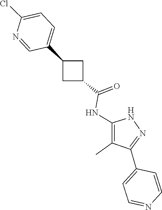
N1C(NC(C2CC(C3=CC=C(Cl)N=C3)C2)=O)=C(C)C(C2=CC=NC=C2)=N1
